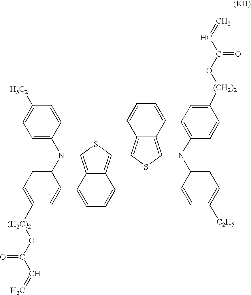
C1=C(N(C2=CC=C([(H2C)2]OC(C=C)=O)C=C2)C2=C3C(=C(C4=C5C(=C(N(C6=CC=C([(CH2)2]OC(C=C)=O)C=C6)C6=CC=C([C2H5])C=C6)S4)C=CC=C5)S2)C=CC=C3)C=CC([H5C2])=C1
